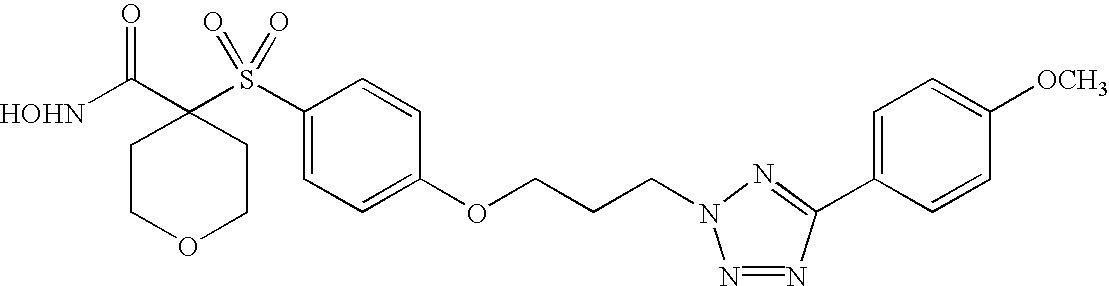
[HOHN]C(C1(S(C2=CC=C(OCCCN3N=NC(C4=CC=C([OCH3])C=C4)=N3)C=C2)(=O)=O)CCOCC1)=O
